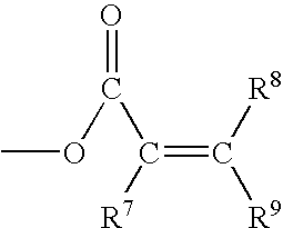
COC(=O)C(=C([R8])[R9])[R7]
